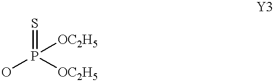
OP(=S)([OC2H5])[OC2H5]
